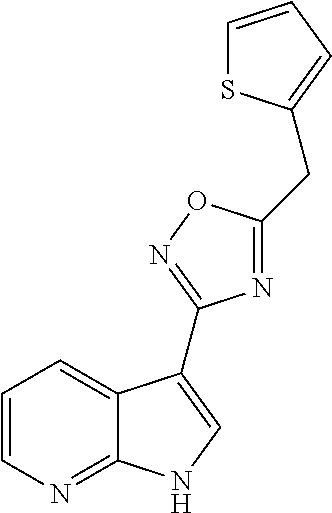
C1=CN=C2C(=C1)C(C1=NOC(CC3=CC=CS3)=N1)=CN2
